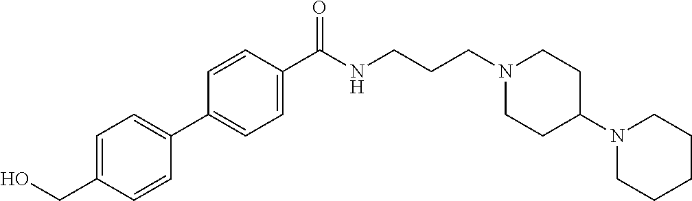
C1(C2=CC=C(CO)C=C2)=CC=C(C(NCCCN2CCC(N3CCCCC3)CC2)=O)C=C1
